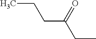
C(=O)(CC)CCC
